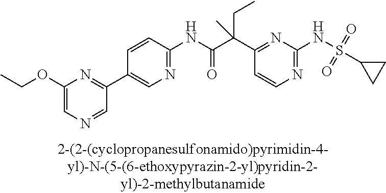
N1=C(NS(=O)(=O)C2CC2)N=C(C(C(NC2=NC=C(C3=NC(OCC)=CN=C3)C=C2)=O)(CC)C)C=C1
